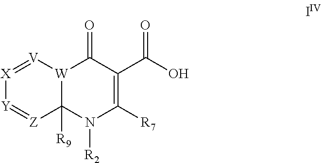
[X]1=[V][W]2C([R9])([Z]=[Y]1)N([R2])C([R7])=C(C(O)=O)C2=O
